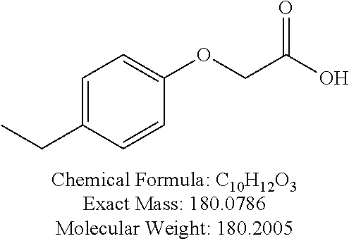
O(CC(O)=O)C1=CC=C(CC)C=C1
